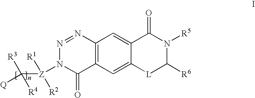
C12=C(C=C3C(=C1)C(=O)N([R5])C([R6])[L]3)C(=O)N([Z](C([Q])([R4])[R3])([R1])[R2])N=N2
